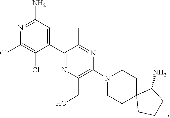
C1CN(C2=C(CO)N=C(C3=CC(N)=NC(Cl)=C3Cl)C(C)=N2)CCC12CCCC2N
